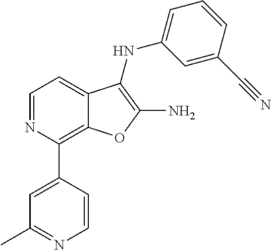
C1=NC(C2=CC(C)=NC=C2)=C2C(=C1)C(NC1=CC=CC(C#N)=C1)=C(N)O2
